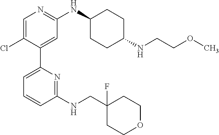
C1=C(Cl)C(C2=CC=CC(NCC3(F)CCOCC3)=N2)=CC(NC2CCC(NCCOC)CC2)=N1
